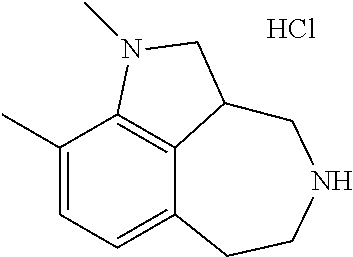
C1(C)=CC=C2C3=C1N(C)CC3CNCC2.Cl
